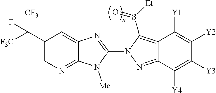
C12=NC=C(C([F3C])([CF3])F)C=C1N=C(N1N=C3C(=C1S([Et])=O)C([Y1])=C([Y2])C([Y3])=C3[Y4])N2[Me]
